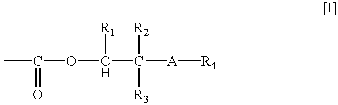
CC(=O)OC([R1])C([A][R4])([R2])[R3]
